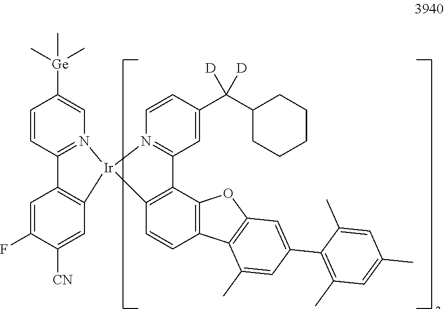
C1(F)=CC2=C(C=C1[CN])[Ir]1(N3=C2C=CC([Ge](C)(C)C)=C3)C2=C(C3=C(C=C2)C2=C(O3)C=C(C3=C(C)C=C(C)C=C3C)C=C2C)C2=N1C=CC(C([D])([D])C1CCCCC1)=C2
